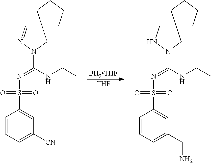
[BH3THF].[THF].C1=CC=C([CN])C=C1S(N=C(NCC)N1CC2(C=N1)CCCC2)(=O)=O.C1=CC=C(CN)C=C1S(N=C(NCC)N1CC2(CN1)CCCC2)(=O)=O
